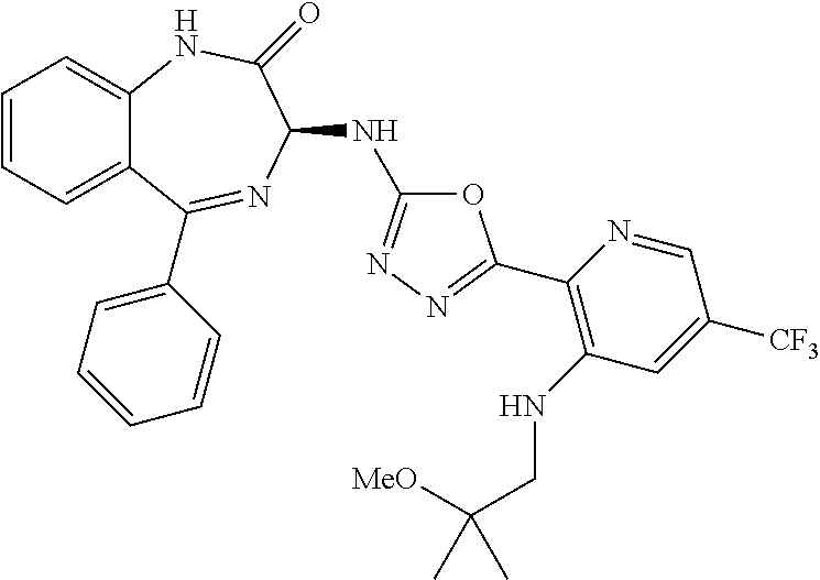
C1=CC=C2C(=C1)NC(=O)C(NC1=NN=C(C3=C(NCC([MeO])(C)C)C=C([CF3])C=N3)O1)N=C2C1=CC=CC=C1
